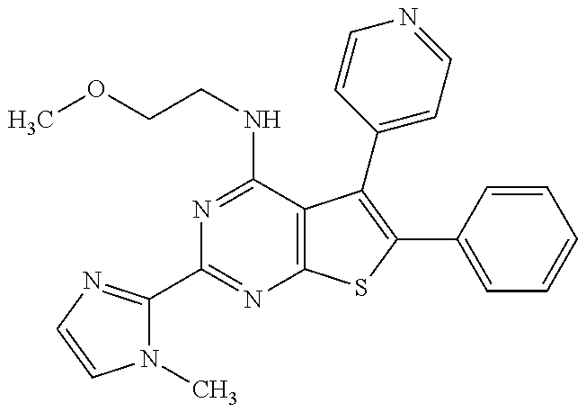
N1(C)C(C2=NC3=C(C(NCCOC)=N2)C(C2=CC=NC=C2)=C(C2=CC=CC=C2)S3)=NC=C1
